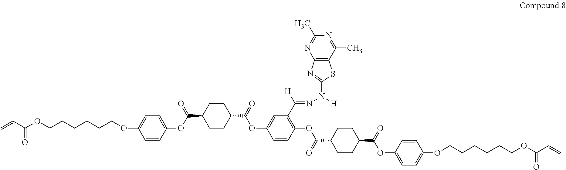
C(C1CCC(C(OC2=CC(C(=NN([H])C3=NC4=C(S3)C(C)=NC(C)=N4)[H])=C(OC(C3CCC(C(=O)OC4=CC=C(OCCCCCCOC(C=C)=O)C=C4)CC3)=O)C=C2)=O)CC1)(OC1=CC=C(OCCCCCCOC(C=C)=O)C=C1)=O
